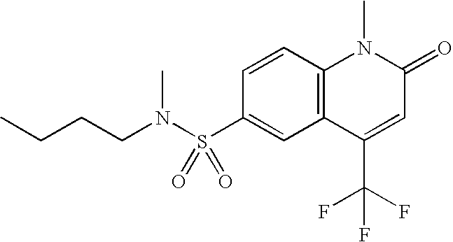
C1=CC2=C(C=C1S(N(CCCC)C)(=O)=O)C(C(F)(F)F)=CC(=O)N2C
